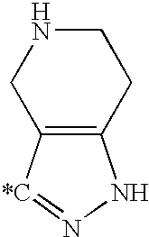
C12=C([*C]=NN1)CNCC2
